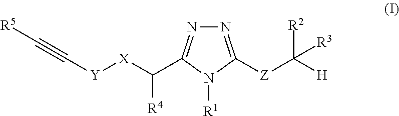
N1=C([Z]C([H])([R2])[R3])N([R1])C(C([X][Y]C#C[R5])[R4])=N1
